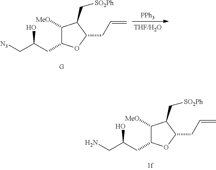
C1([MeO])C(CC(CN)O)OC(CC=C)C1C[SO2Ph].C1([MeO])C(CC(C[N3])O)OC(CC=C)C1C[SO2Ph].[PPh3]
